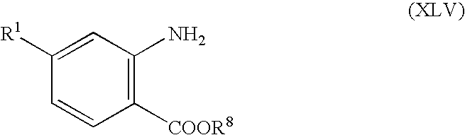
C1([R1])=CC(N)=C([COOR8])C=C1
